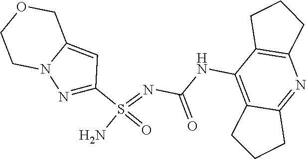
C(NC1=C2C(=NC3=C1CCC3)CCC2)(N=S(N)(=O)C1=NN2C(=C1)COCC2)=O
